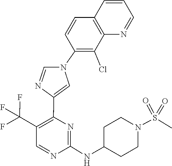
C1=CC2=C(C(Cl)=C1N1C=NC(C3=C(C(F)(F)F)C=NC(NC4CCN(S(=O)(=O)C)CC4)=N3)=C1)N=CC=C2
